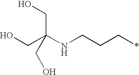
OCC(NCCC*)(CO)CO
